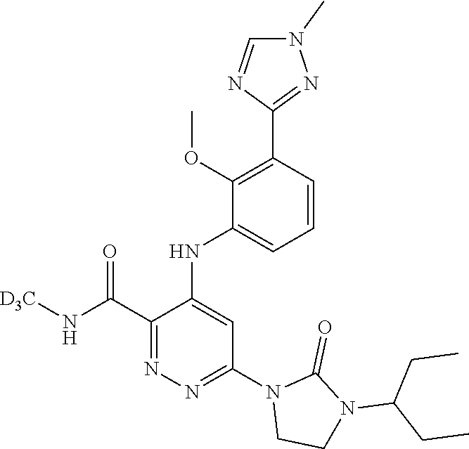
C1(C(N[D3C])=O)=NN=C(N2CCN(C(CC)CC)C2=O)C=C1NC1=CC=CC(C2=NN(C)C=N2)=C1OC
